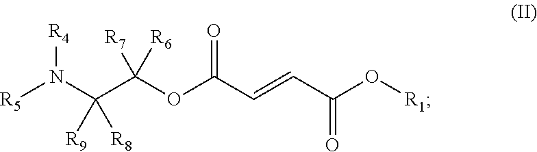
C(C(OC(C=CC(O[R1])=O)=O)([R6])[R7])(N([R5])[R4])([R8])[R9]
